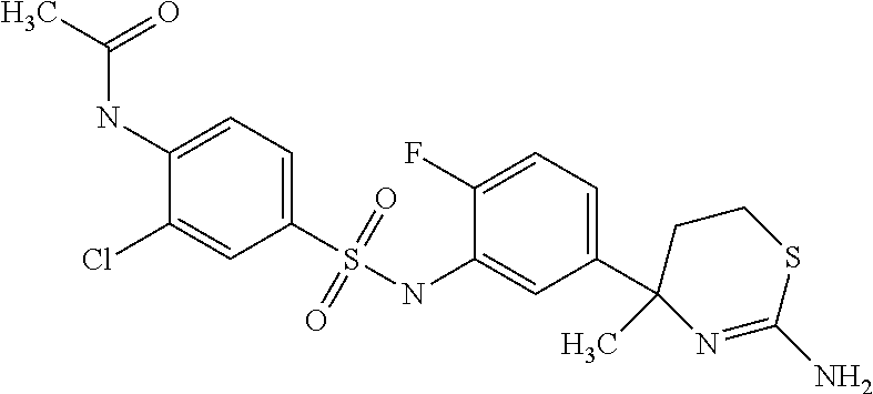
C1(S(NC2=CC(C3(C)N=C(N)SCC3)=CC=C2F)(=O)=O)=CC=C(NC(C)=O)C(Cl)=C1
